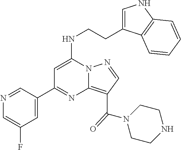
C1(C2=NC3=C(C(=O)N4CCNCC4)C=NN3C(NCCC3=CNC4=C3C=CC=C4)=C2)=CC(F)=CN=C1
